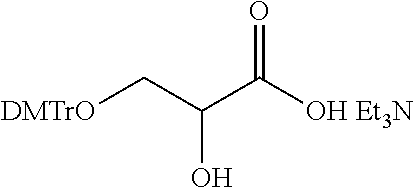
[DMTrO]CC(C([OH Et3N])=O)O
